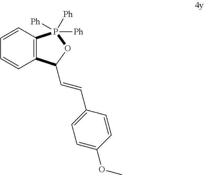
C12=C(C=CC=C1)P([Ph])([Ph])([Ph])OC2C=CC1=CC=C(OC)C=C1
